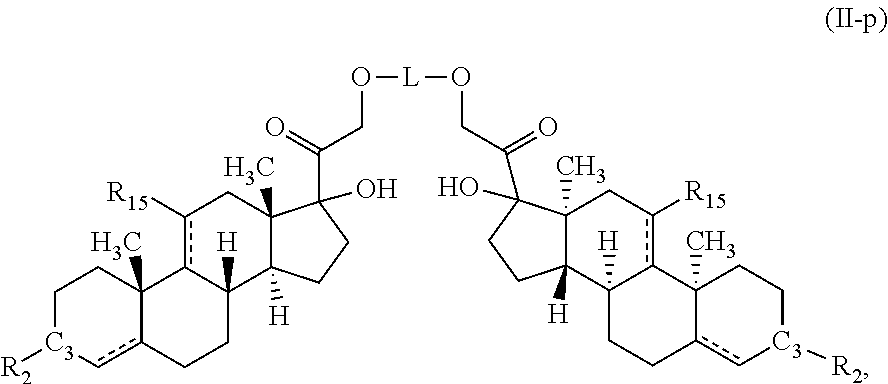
C12([H])CCc3c[C3]([R2])CCC3(C)c1c([R15])CC1(C)C2([H])CCC1(O)C(CO[L]OCC(C1(O)C2(C)Cc([R15])c3C([H])(CCc4c[C3]([R2])CCC43C)C2([H])CC1)=O)=O
